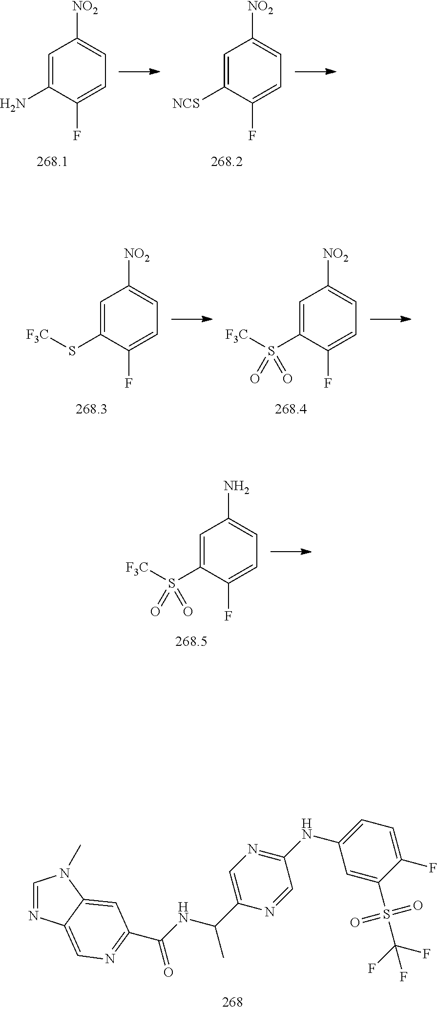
C1=NC2=CN=C(C(=O)NC(C)C3=CN=C(NC4=CC=C(F)C(S(C(F)(F)F)(=O)=O)=C4)C=N3)C=C2N1C.C1=C(N)C(F)=CC=C1[NO2].C1=C([NCS])C(F)=CC=C1[NO2].C1=C(S[F3C])C(F)=CC=C1[NO2].C1=C(S([F3C])(=O)=O)C(F)=CC=C1[NO2].C1=C(S([F3C])(=O)=O)C(F)=CC=C1N
